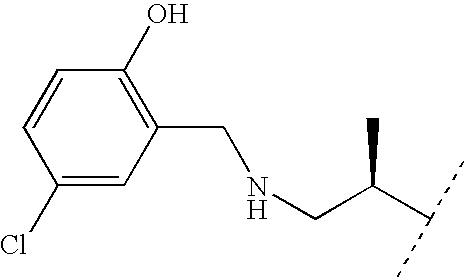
C1(Cl)=CC(CNCC(C(C)C)C)=C(O)C=C1
